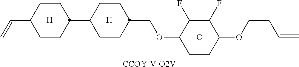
[CCOY-V-O2V].O.[H].[H].C(C1CCC(C2CCC(COC3C(F)C(F)C(OCCC=C)CC3)CC2)CC1)=C
